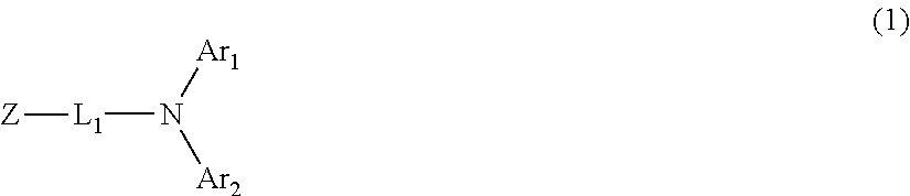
[L1](N([Ar2])[Ar1])[Z]
